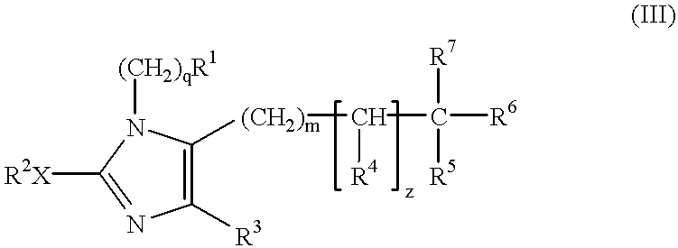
[R2X]C1=NC([R3])=C([(CH2)m]C(C([R6])([R7])[R5])[R4])N1[(CH2)qR1]
